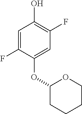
C1=C(F)C(OC2CCCCO2)=CC(F)=C1O
